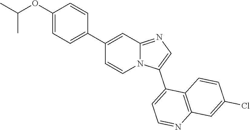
C1(OC(C)C)=CC=C(C2=CC3=NC=C(C4=CC=NC5=C4C=CC(Cl)=C5)N3C=C2)C=C1
